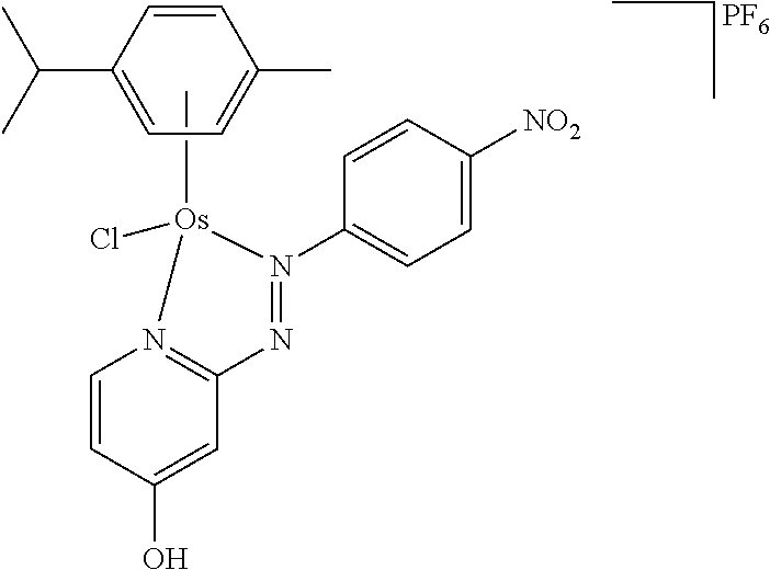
C[Os]1(Cl)N2=C(C=C(O)C=C2)N=N1C1=CC=C([NO2])C=C1.C(C1=CC=C(C)C=C1)(C)C.[PF6]
